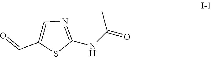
N1=C(NC(=O)C)SC(C=O)=C1
